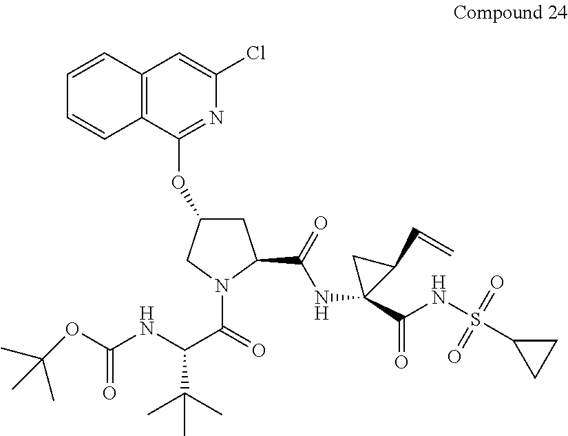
C12=C(C(OC3CC(C(=O)NC4(C(NS(=O)(=O)C5CC5)=O)C(C=C)C4)N(C(=O)C(NC(OC(C)(C)C)=O)C(C)(C)C)C3)=NC(Cl)=C1)C=CC=C2
